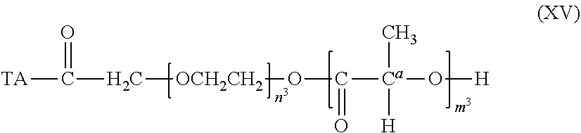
[TA]C(C[OCH2CH2]OC([Ca](O[H])([H])C)=O)=O
